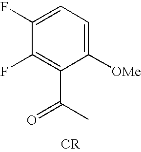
C1(F)=CC=C([OMe])C(C(C)=O)=C1F.[CR]
